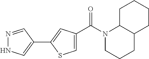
N1(C(C2=CSC(C3=CNN=C3)=C2)=O)CCCC2C1CCCC2
